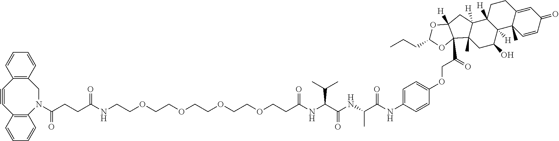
C1=C2C(C)(C=CC1=O)C1([H])C([H])(CC2)C2([H])C(C)(CC1O)C1(C(=O)COC3=CC=C(NC(C(NC(C(NC(CCOCCOCCOCCOCCNC(CCC(N4C5=C(C=CC=C5)C#CC5=C(C4)C=CC=C5)=O)=O)=O)C(C)C)=O)C)=O)C=C3)C([H])(C2)OC(CCC)O1
